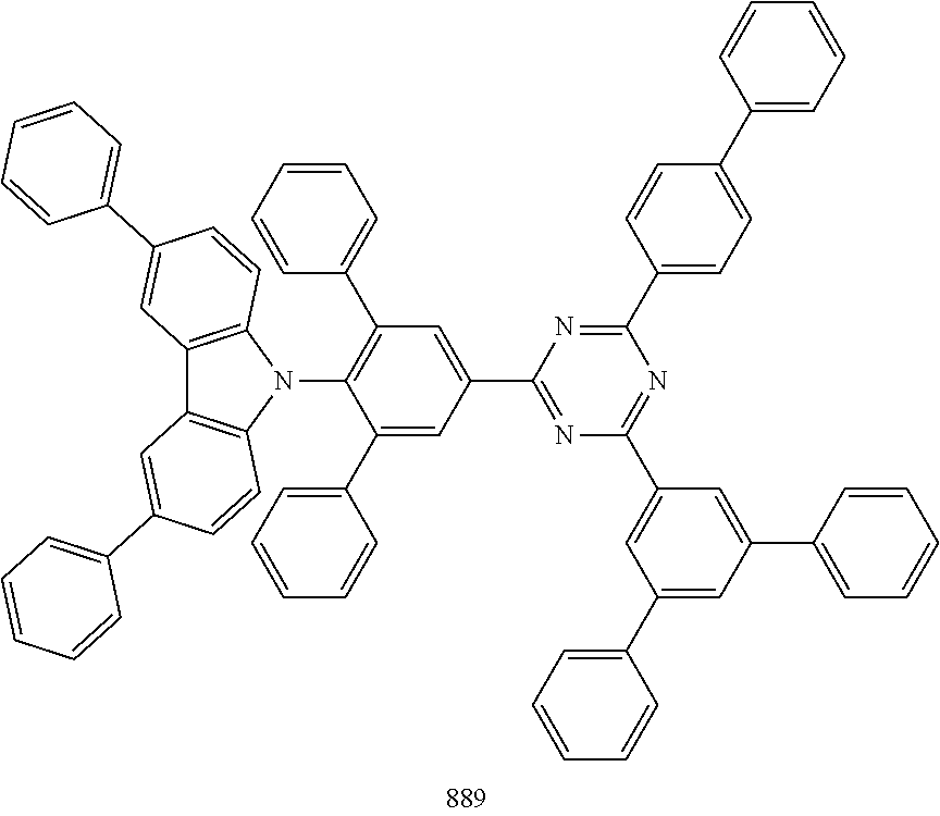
N1=C(C2=CC(C3=CC=CC=C3)=C(N3C4=C(C5=C3C=CC(C3=CC=CC=C3)=C5)C=C(C3=CC=CC=C3)C=C4)C(C3=CC=CC=C3)=C2)N=C(C2=CC=C(C3=CC=CC=C3)C=C2)N=C1C1=CC(C2=CC=CC=C2)=CC(C2=CC=CC=C2)=C1
